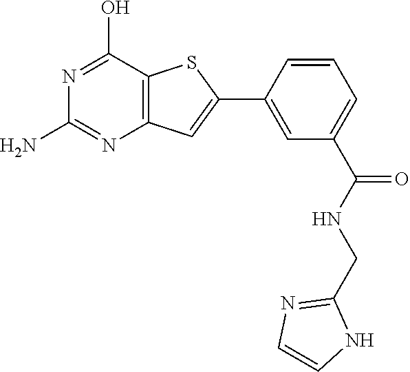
NC1=NC2=C(C(O)=N1)SC(C1=CC(C(NCC3=NC=CN3)=O)=CC=C1)=C2
